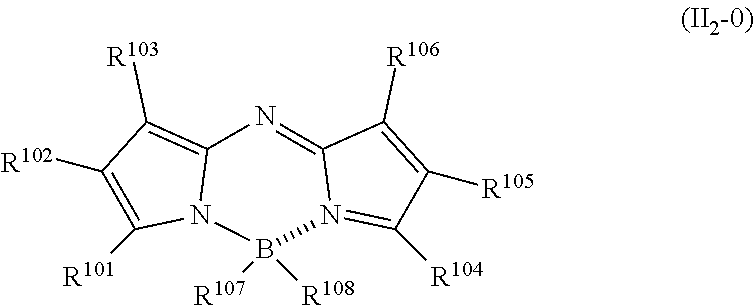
C12=C([R103])C([R102])=C([R101])N1B([R107])([R108])N1=C([R104])C([R105])=C([R106])C1=N2
